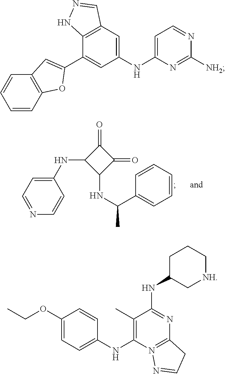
C1(=O)C(NC2=CC=NC=C2)C(NC(C)C2=CC=CC=C2)C1=O.C1(NC2=CC=NC([NH2])=N2)=CC2=C(C(C3=CC4=C(C=CC=C4)O3)=C1)NN=C2.C1(OCC)=CC=C(NC2=C(C)C(NC3CCC[NH]C3)=NC3=N2N=CC3)C=C1
